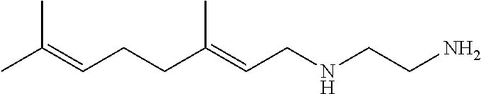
CC(=CCCC(=CCNCCN)C)C
